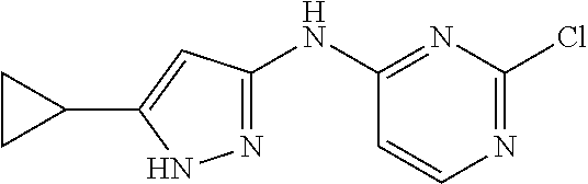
C1(NC2=NNC(C3CC3)=C2)=NC(Cl)=NC=C1
